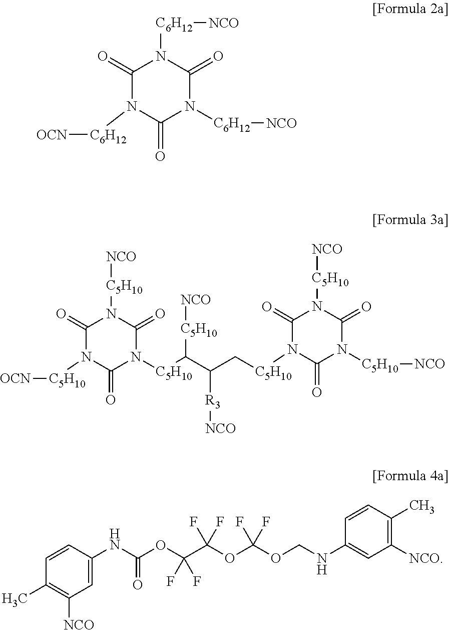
C1=C(NC(OC(C(F)(F)OC(OCNC2=CC([NCO])=C(C)C=C2)(F)F)(F)F)=O)C=CC(C)=C1[NCO].C1(=O)N([C6H12][OCN])C(=O)N([C6H12][NCO])C(=O)N1[C6H12][NCO].C1(=O)N([C5H10][OCN])C(=O)N([C5H10]C(C(C[C5H10]N2C(=O)N([C5H10][NCO])C(=O)N([C5H10][NCO])C2=O)[R3][NCO])[C5H10][NCO])C(=O)N1[C5H10][NCO]
